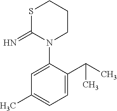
N1(C2=CC(C)=CC=C2C(C)C)CCCSC1=N
